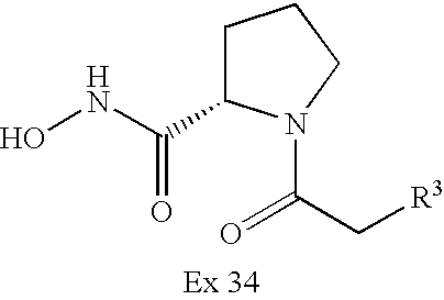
ONC(=O)C1CCCN1C(C[R3])=O
